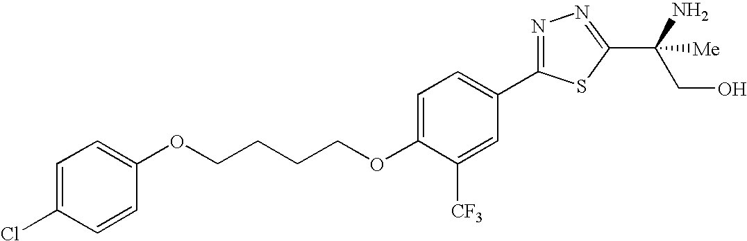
O(CCCCOC1=CC=C(C2=NN=C(C(CO)(N)[Me])S2)C=C1[CF3])C1=CC=C(Cl)C=C1
